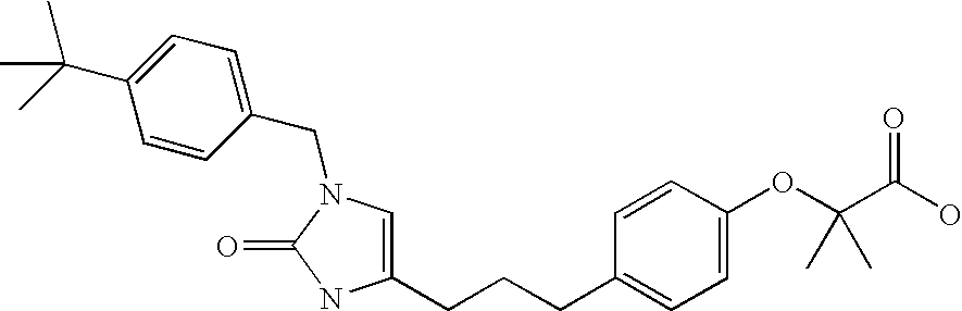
C1(CN2C=C(CCCC3=CC=C(OC(C(O)=O)(C)C)C=C3)NC2=O)=CC=C(C(C)(C)C)C=C1
